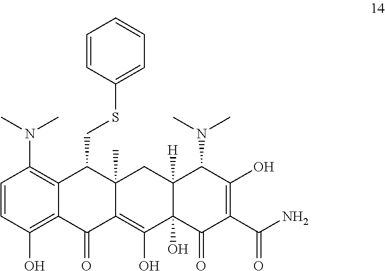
C1=CC(O)=C2C(=C1N(C)C)C(CSC1=CC=CC=C1)C1(C)C(=C(O)C3(O)C([H])(C1)C(N(C)C)C(O)=C(C(N)=O)C3=O)C2=O
